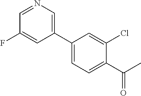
C1(C2=CN=CC(F)=C2)=CC=C(C(C)=O)C(Cl)=C1
